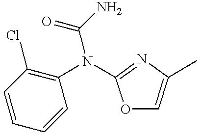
C1=CC(Cl)=C(N(C2=NC(C)=CO2)C(=O)N)C=C1
